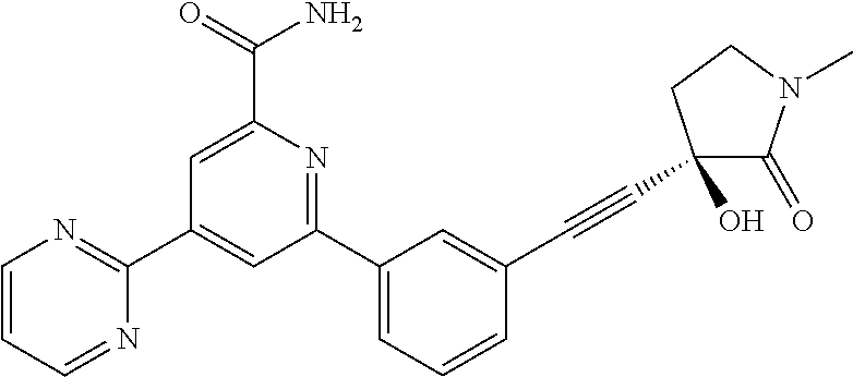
C1=C(C(=O)N)N=C(C2=CC=CC(C#CC3(O)C(=O)N(C)CC3)=C2)C=C1C1=NC=CC=N1
